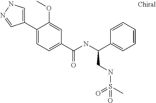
C1=C(C2=CC=C(C(=O)NC(C3=CC=CC=C3)CNS(C)(=O)=O)C=C2OC)C=NN1
